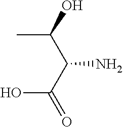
CC(O)C(N)C(O)=O
